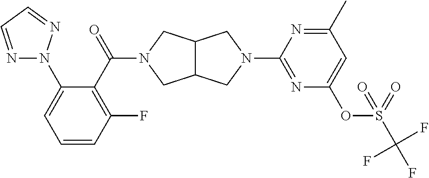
C1(F)=C(C(=O)N2CC3C(C2)CN(C2=NC(OS(C(F)(F)F)(=O)=O)=CC(C)=N2)C3)C(N2N=CC=N2)=CC=C1
